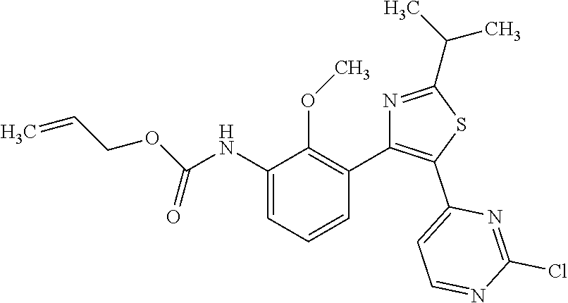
C=CCOC(=O)NC1=CC=CC(C2=C(C3=CC=NC(Cl)=N3)SC(C(C)C)=N2)=C1OC
